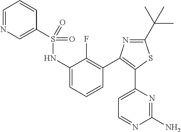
C1=NC=C(S(NC2=CC=CC(C3=C(C4=CC=NC(N)=N4)SC(C(C)(C)C)=N3)=C2F)(=O)=O)C=C1
